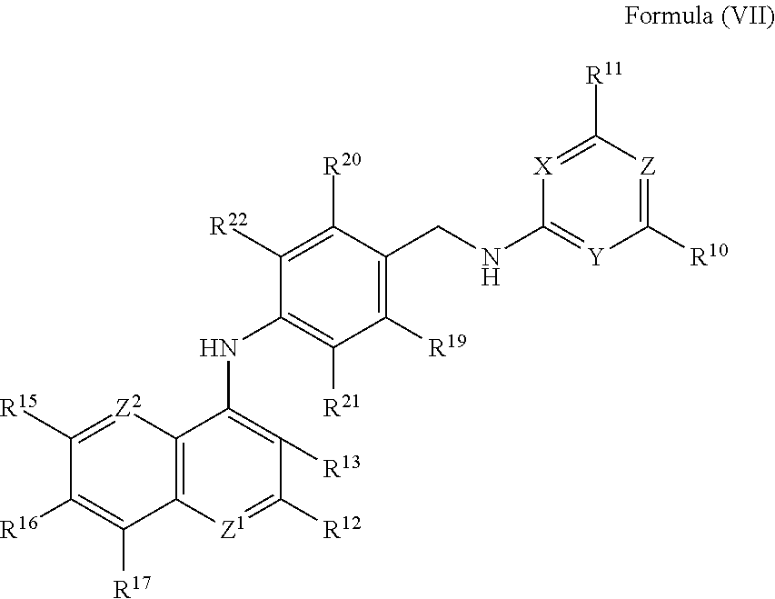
[Z]1=C([R10])[Y]=C(NCC2=C([R19])C([R21])=C(NC3=C([R13])C([R12])=[Z1]C4=C3[Z2]=C([R15])C([R16])=C4[R17])C([R22])=C2[R20])[X]=C1[R11]
